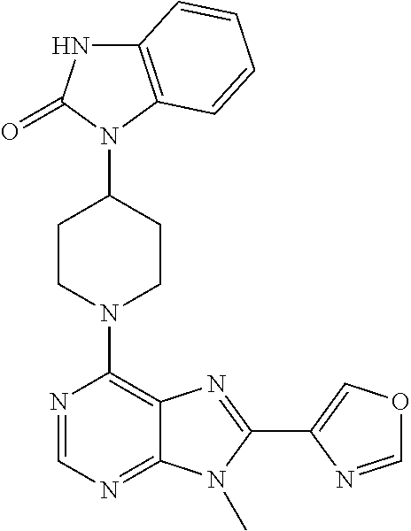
C12=C(C=CC=C1)N(C1CCN(C3=C4C(=NC=N3)N(C)C(C3=COC=N3)=N4)CC1)C(=O)N2
